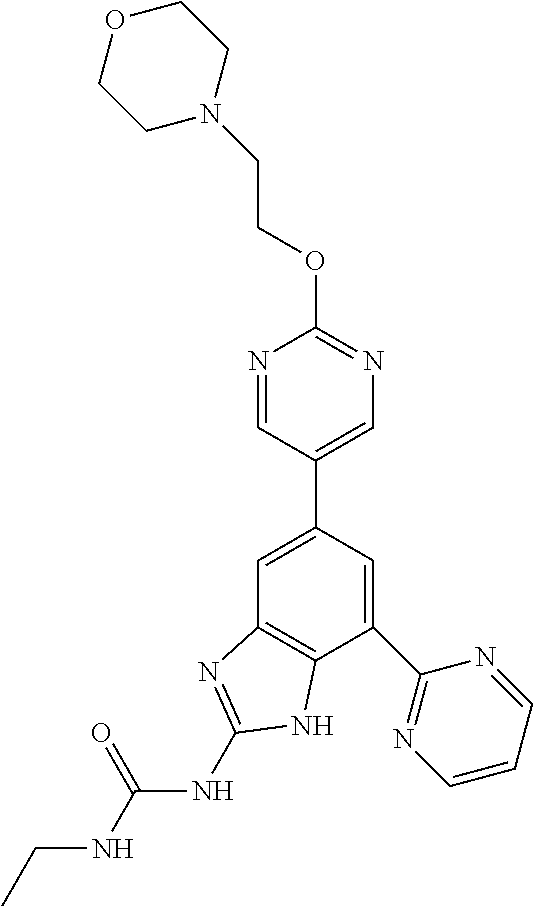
C1=C(C2=CN=C(OCCN3CCOCC3)N=C2)C=C(C2=NC=CC=N2)C2=C1N=C(NC(NCC)=O)N2
